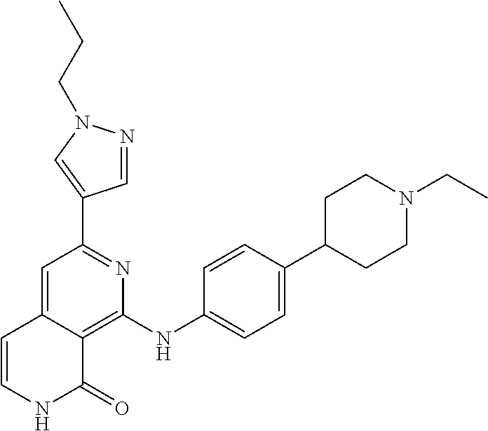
C1(C2=CN(CCC)N=C2)=NC(NC2=CC=C(C3CCN(CC)CC3)C=C2)=C2C(=C1)C=CNC2=O
